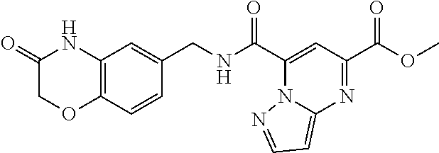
C12=C(C=CC(CNC(C3=CC(C(OC)=O)=NC4=CC=NN34)=O)=C1)OCC(=O)N2
